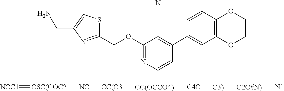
C1(COC2=NC=CC(C3=CC4=C(C=C3)OCCO4)=C2C#N)=NC(CN)=CS1.[NCC1]=[CSC(COC2]=[NC]=[CC(C3]=[CC(OCCO4)]=[C4C]=[C3)]=[C2C#N)]=[N1]
